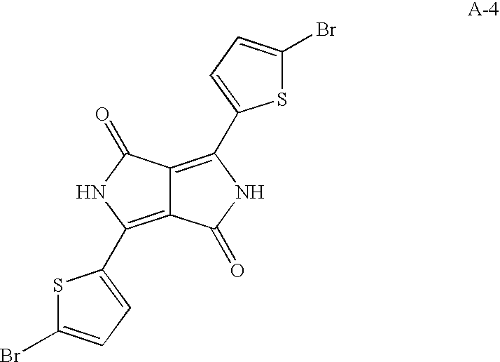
C12=C(C3=CC=C(Br)S3)NC(=O)C1=C(C1=CC=C(Br)S1)NC2=O
